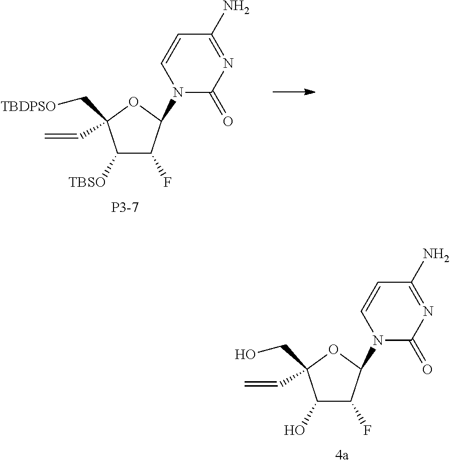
C1([TBSO])C(F)C(N2C(=O)N=C(N)C=C2)OC1(C[TBDPSO])C=C.C1(O)C(F)C(N2C(=O)N=C(N)C=C2)OC1(CO)C=C
